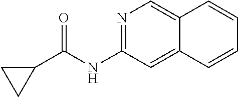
N1=C(NC(C2CC2)=O)C=C2C(=C1)C=CC=C2
